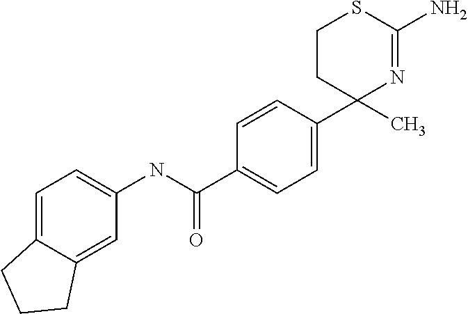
C1CC(C)(C2=CC=C(C(=O)NC3=CC=C4C(=C3)CCC4)C=C2)N=C(N)S1
